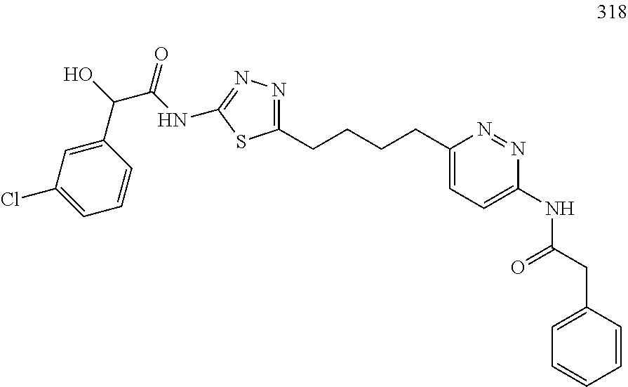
C1=CC(CC(NC2=CC=C(CCCCC3=NN=C(NC(C(O)C4=CC(Cl)=CC=C4)=O)S3)N=N2)=O)=CC=C1
